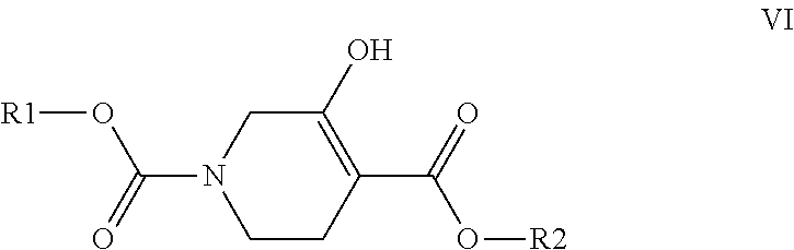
C1(O)=C(C(=O)O[R2])CCN(C(O[R1])=O)C1
